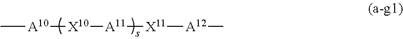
C[A10][X10][A11][X11][A12]C
